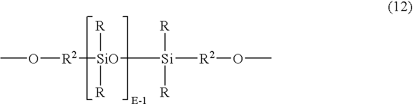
CO[R2][SiO]([R])([R])[Si]([R])([R])[R2]OC
